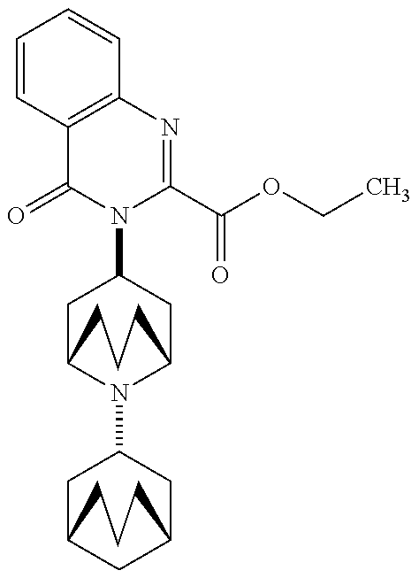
C1=CC2=C(C=C1)N=C(C(=O)OCC)N(C1CC3N(C4CC5CC(C4)CCC5)C(C1)CCC3)C2=O
